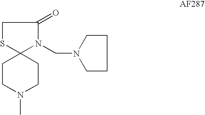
S1C2(N(CN3CCCC3)C(=O)C1)CCN(C)CC2
